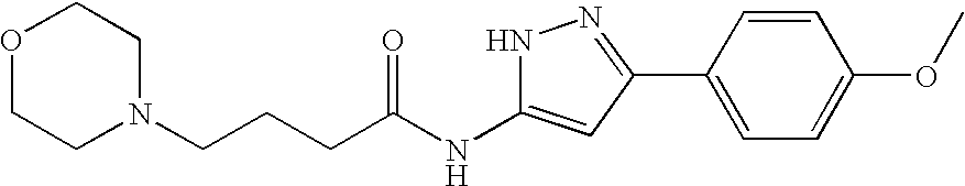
C(NC1=CC(C2=CC=C(OC)C=C2)=NN1)(=O)CCCN1CCOCC1
